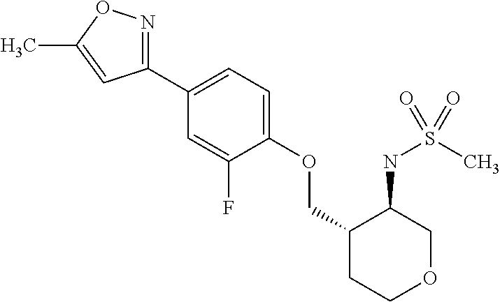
C1(C2=CC=C(OCC3CCOCC3NS(C)(=O)=O)C(F)=C2)=NOC(C)=C1
